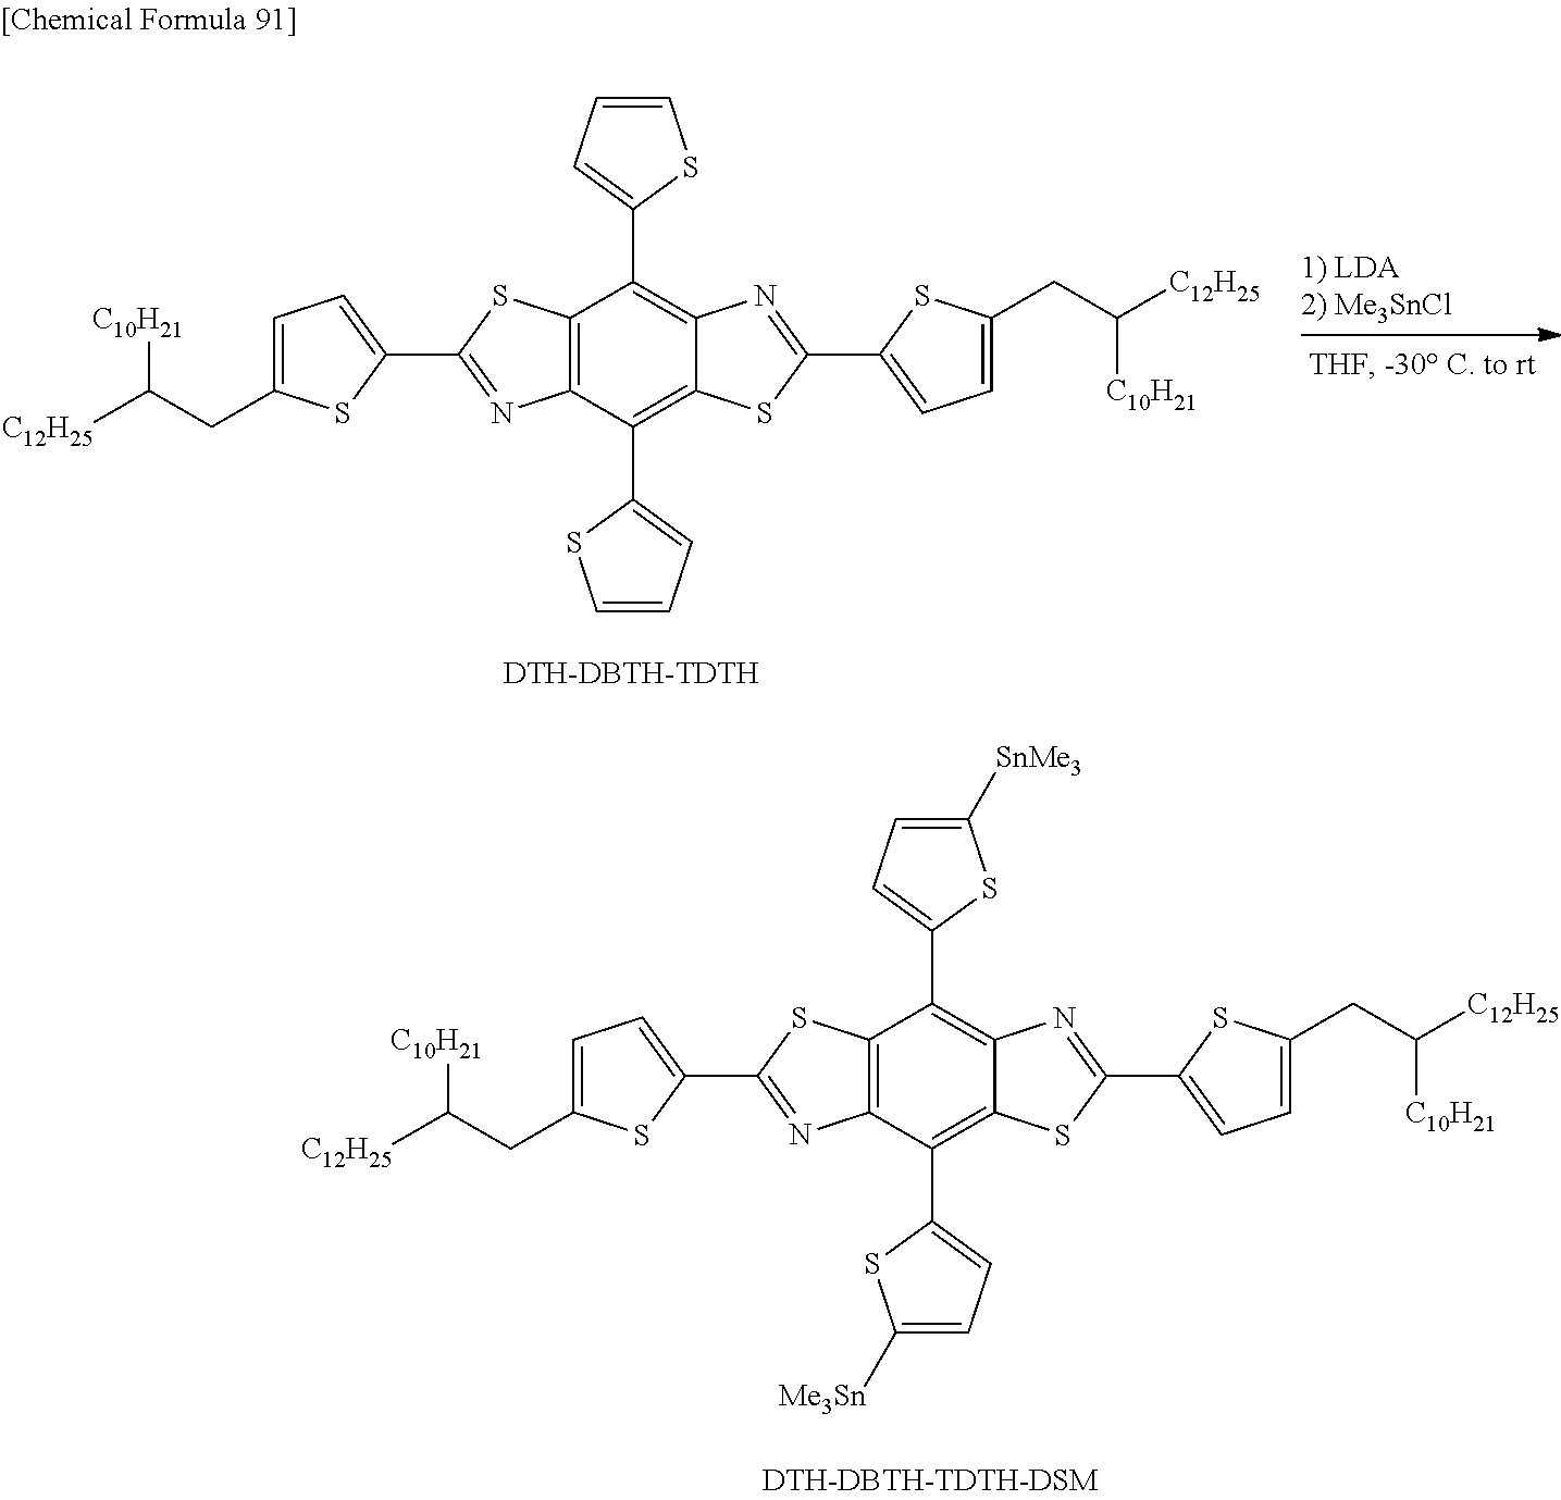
C12=C(C(C3=CC=CS3)=C3C(=C1C1=CC=CS1)N=C(C1=CC=C(CC([C12H25])[C10H21])S1)S3)N=C(C1=CC=C(CC([C12H25])[C10H21])S1)S2.[DTH-DBTH-TDTH].C12=C(C(C3=CC=C([Me3Sn])S3)=C3C(=C1C1=CC=C([SnMe3])S1)N=C(C1=CC=C(CC([C12H25])[C10H21])S1)S3)N=C(C1=CC=C(CC([C12H25])[C10H21])S1)S2
